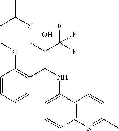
C1=CC=CC(C(NC2=CC=CC3=C2C=CC(C)=N3)C(C(F)(F)F)(CSC(C)C)O)=C1OC
